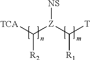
[TCA]C([R2])[Z]([NS])C([R1])[T]
